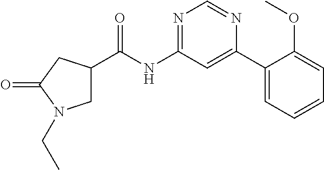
C1C(C(NC2=NC=NC(C3=CC=CC=C3OC)=C2)=O)CC(=O)N1CC
